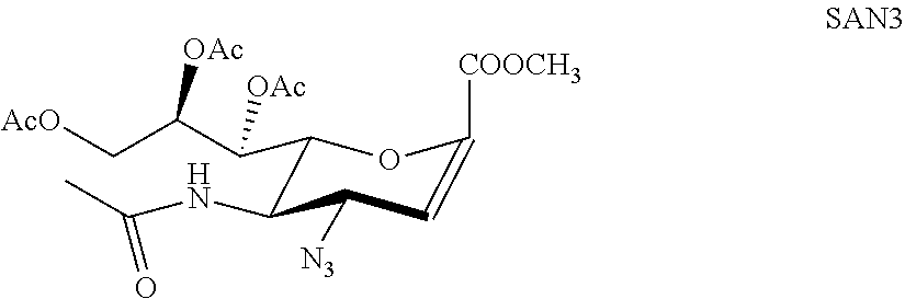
C1(C(C(C[AcO])[OAc])[OAc])C(NC(C)=O)C([N3])C=C([COOCH3])O1
